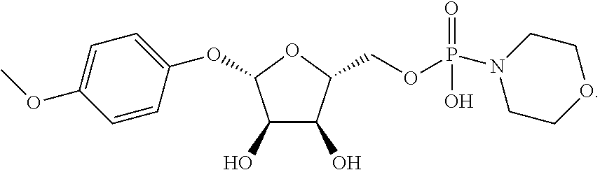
C1(O)C(O)C(COP(=O)(O)N2CCOCC2)OC1OC1=CC=C(OC)C=C1
